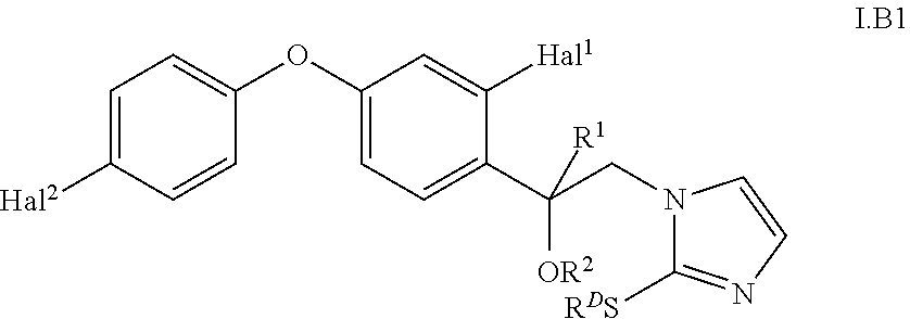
C1=CC(OC2=CC=C(C(CN3C([RDS])=NC=C3)([OR2])[R1])C([Hal1])=C2)=CC=C1[Hal2]
